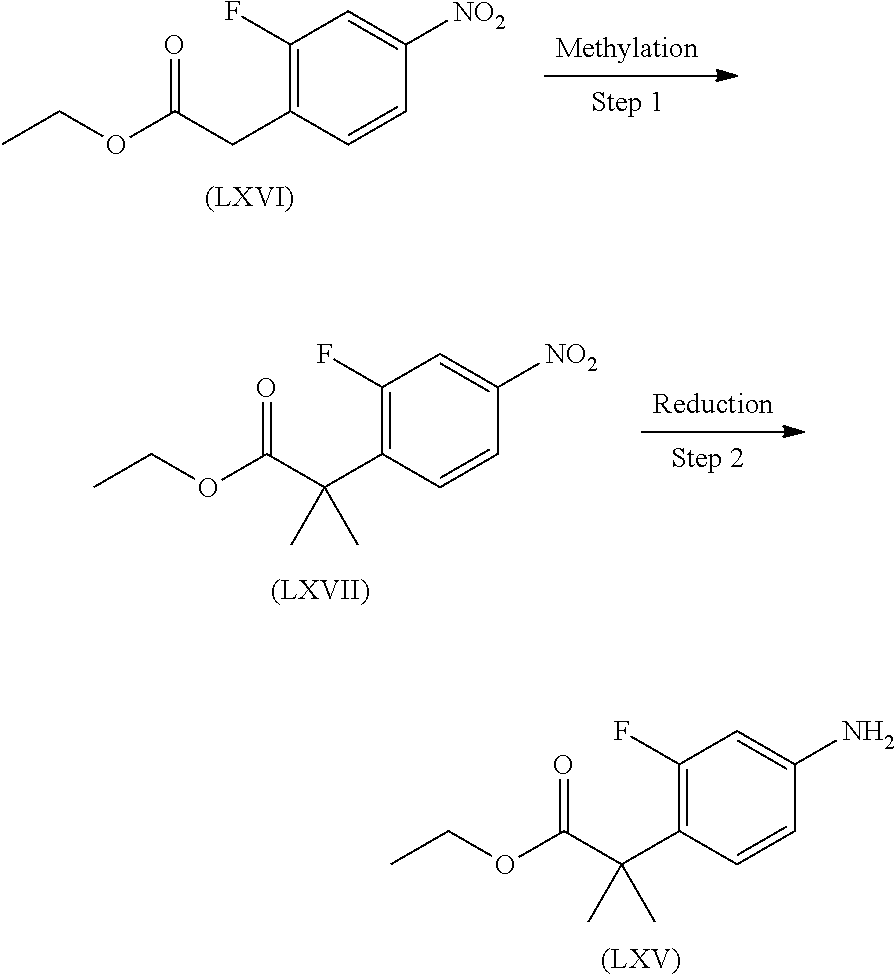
C1(F)=C(CC(OCC)=O)C=CC([NO2])=C1.C1(F)=C(C(C(OCC)=O)(C)C)C=CC([NO2])=C1.C1(F)=C(C(C(OCC)=O)(C)C)C=CC(N)=C1
